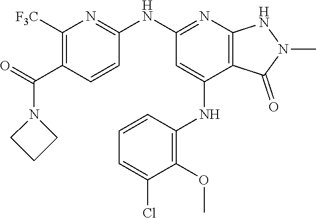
C1(NC2=NC3=C(C(NC4=C(OC)C(Cl)=CC=C4)=C2)C(=O)N(C)N3)=NC([F3C])=C(C(N2CCC2)=O)C=C1
